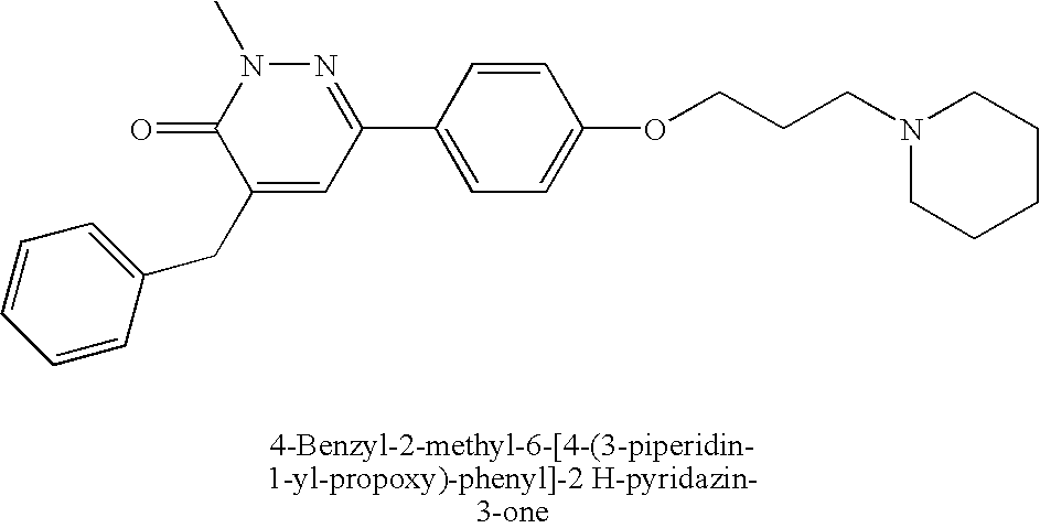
N1=C(C2=CC=C(OCCCN3CCCCC3)C=C2)C=C(CC2=CC=CC=C2)C(=O)N1C
